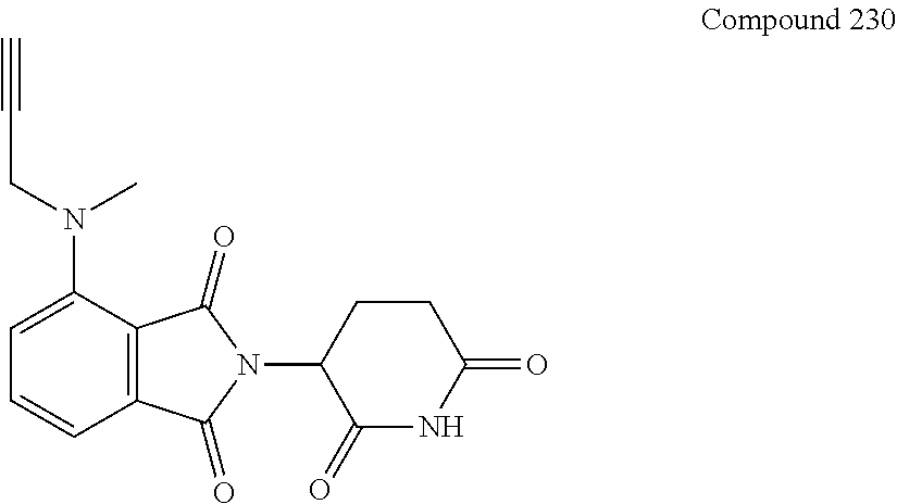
C12=C(C(=O)N(C3C(=O)NC(=O)CC3)C1=O)C(N(C)CC#C)=CC=C2
